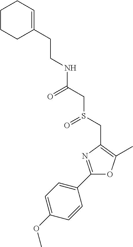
C(CC1=CCCCC1)NC(CS(CC1=C(C)OC(C2=CC=C(OC)C=C2)=N1)=O)=O
